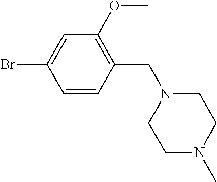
C1=CC(CN2CCN(C)CC2)=C(OC)C=C1Br
